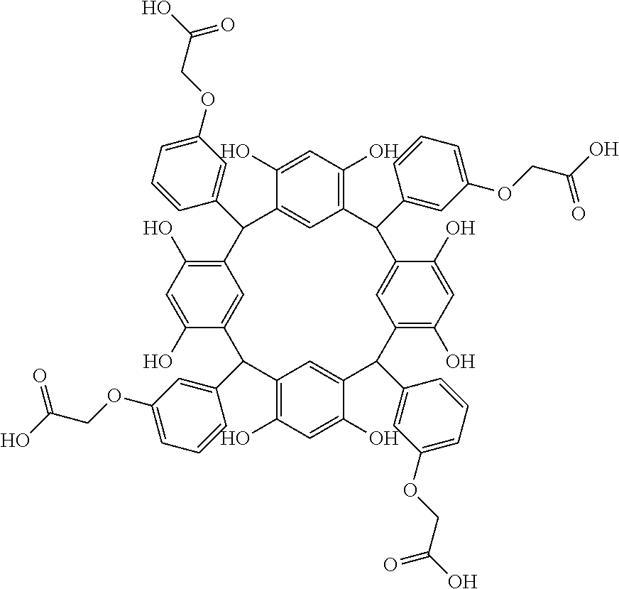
C1(O)=CC(O)=C2C=C1C(C1=CC(OCC(O)=O)=CC=C1)C1=C(O)C=C(O)C(=C1)C(C1=CC(OCC(O)=O)=CC=C1)C1=C(O)C=C(O)C(=C1)C(C1=CC(OCC(O)=O)=CC=C1)C1=C(O)C=C(O)C(=C1)C2C1=CC(OCC(O)=O)=CC=C1
